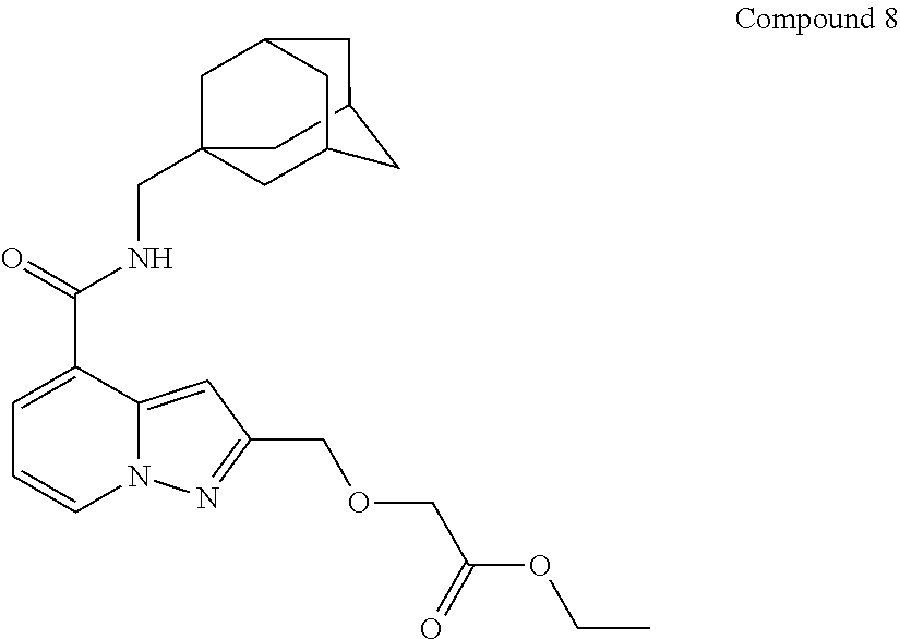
C1C2CC3CC1(CNC(C1=CC=CN4C1=CC(COCC(OCC)=O)=N4)=O)CC(C3)C2
